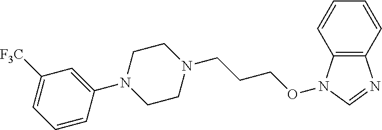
N1(C2=CC([F3C])=CC=C2)CCN(CCCON2C3=C(N=C2)C=CC=C3)CC1
